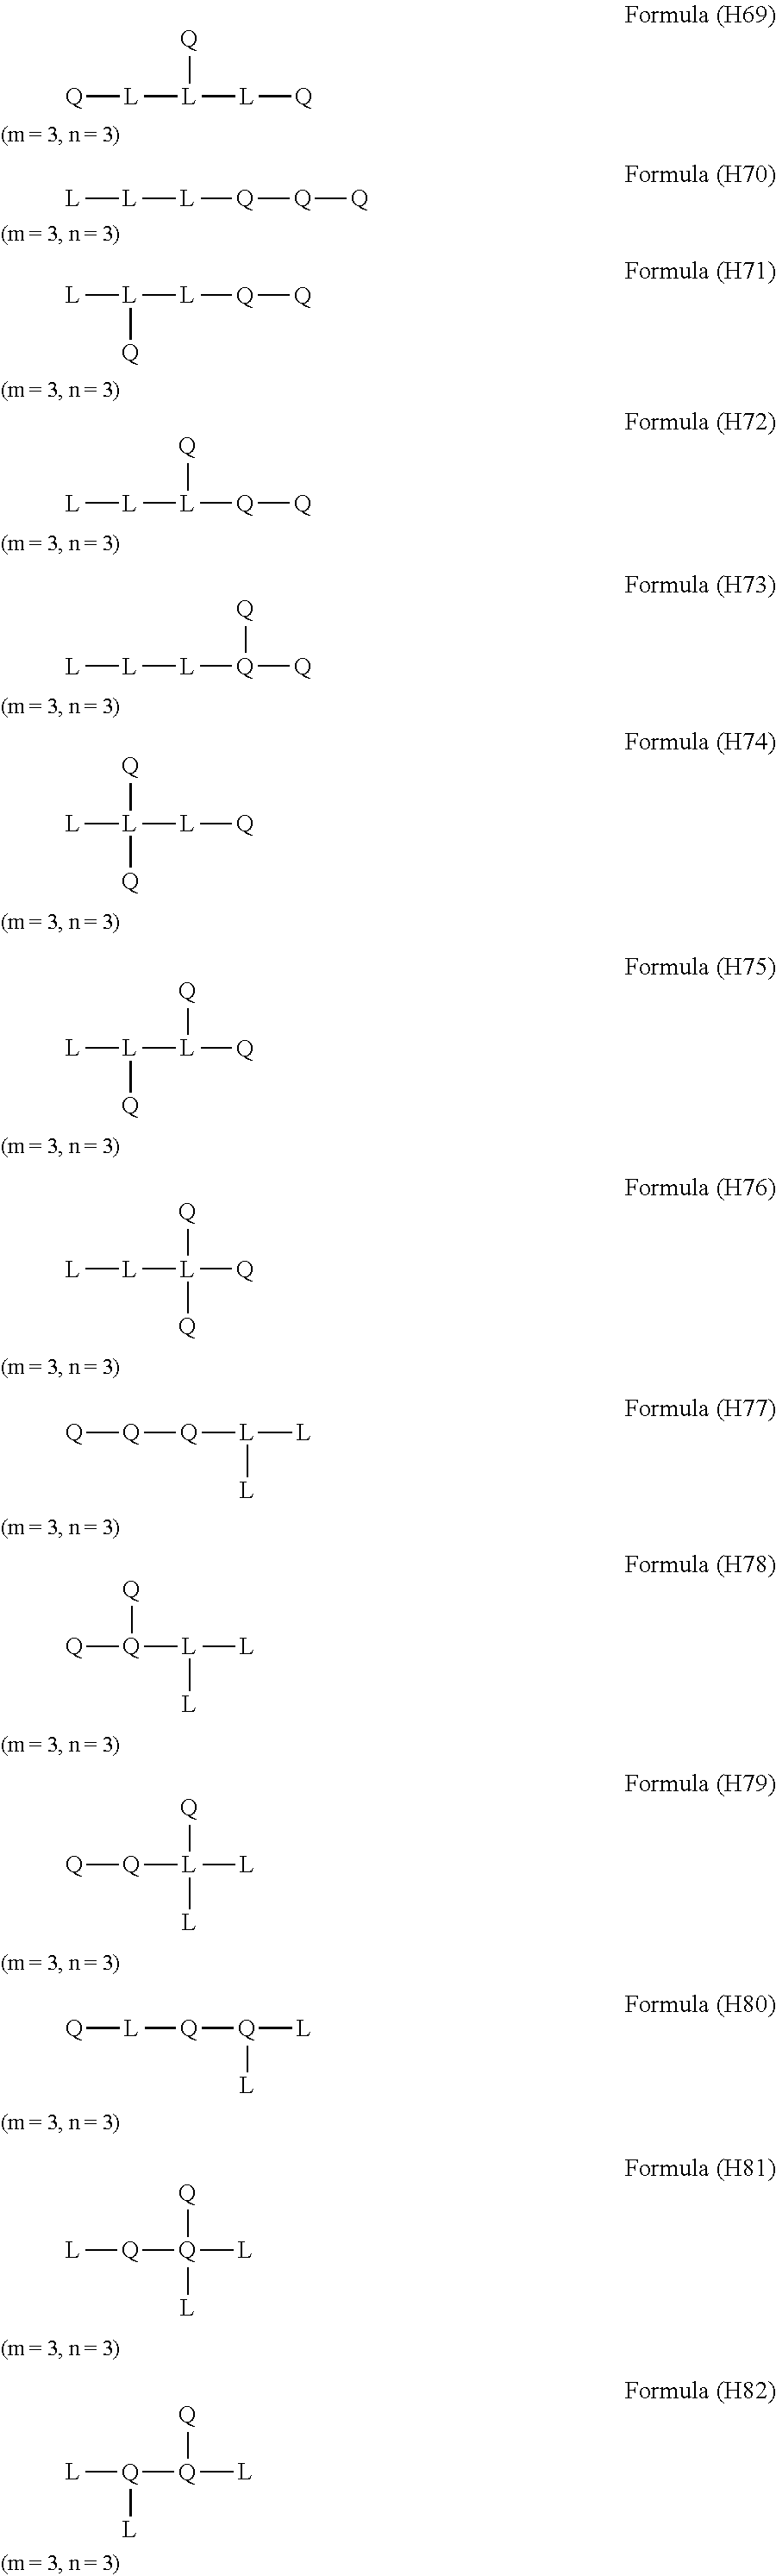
[L]([L][Q][Q][Q])[L].[L][L][L]([Q][Q])[Q].[Q][L][L]([L][Q])[Q].[L]([L][Q][Q])([L])[Q].[L][L][L][Q]([Q])[Q].[L]([L][Q])([L])([Q])[Q].[L]([L]([Q])[Q])([L])[Q].[L]([L]([Q])([Q])[Q])[L].[Q]([Q][L]([L])[L])[Q].[Q]([L]([L])[L])([Q])[Q].[Q]([L]([L])([Q])[L])[Q].[L]([Q][Q]([L])[L])[Q].[Q]([Q]([L])([Q])[L])[L].[Q]([Q]([L])[Q])([L])[L]
